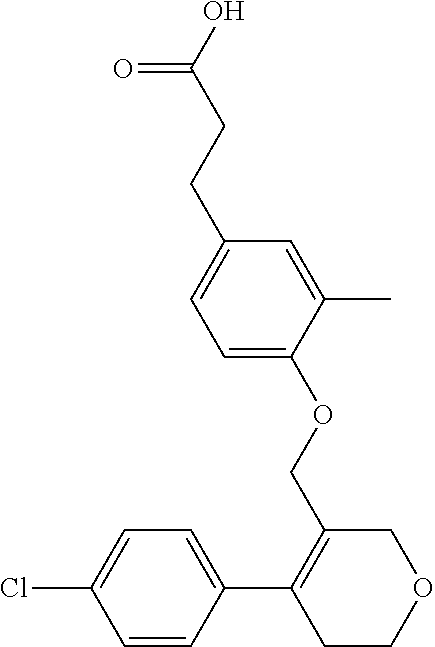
C1=C(CCC(=O)O)C=C(C)C(OCC2=C(C3=CC=C(Cl)C=C3)CCOC2)=C1
